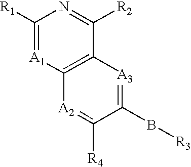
C1([R1])=[A1]C2=C(C([R2])=N1)[A3]=C(B[R3])C([R4])=[A2]2
